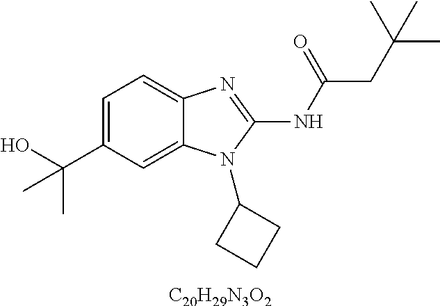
[C20H29N3O2].C1=C(C(O)(C)C)C=C2C(=C1)N=C(NC(=O)CC(C)(C)C)N2C1CCC1
